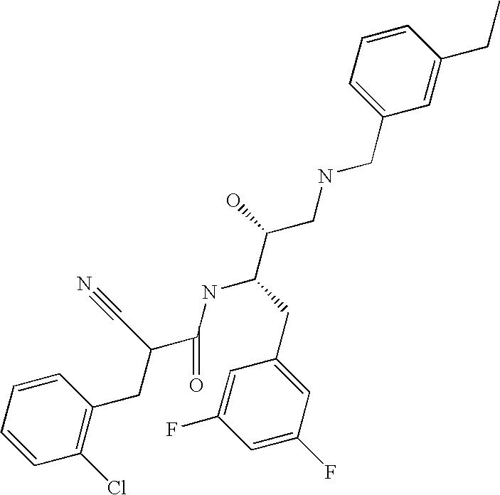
C1(CC(C(NC(CC2=CC(F)=CC(F)=C2)C(CNCC2=CC=CC(CC)=C2)O)=O)C#N)=C(Cl)C=CC=C1
